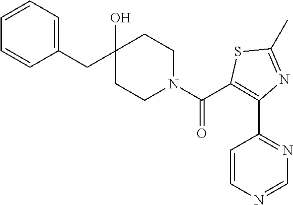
C1(CC2(O)CCN(C(=O)C3=C(C4=NC=NC=C4)N=C(C)S3)CC2)=CC=CC=C1
